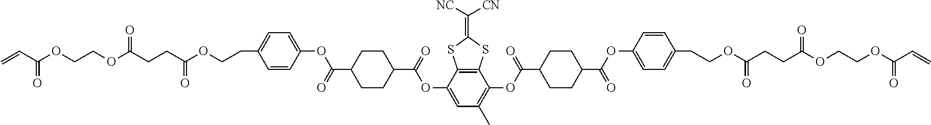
C1=CC(OC(C2CCC(C(=O)OC3=CC(C)=C(OC(C4CCC(C(OC5=CC=C(CCOC(CCC(OCCOC(C=C)=O)=O)=O)C=C5)=O)CC4)=O)C4=C3SC(=C([CN])[NC])S4)CC2)=O)=CC=C1CCOC(CCC(OCCOC(C=C)=O)=O)=O
